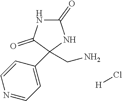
N1C(=O)NC(C2=CC=NC=C2)(CN)C1=O.[H]Cl
